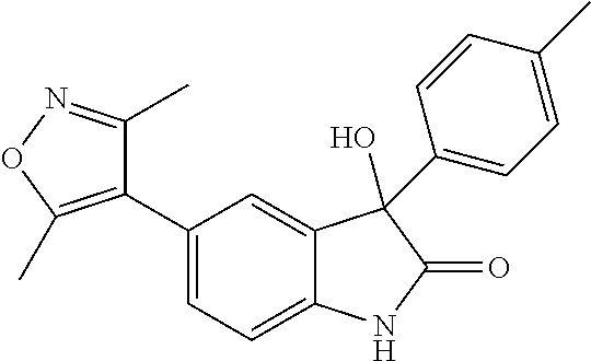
C1(C2=CC=C3C(=C2)C(O)(C2=CC=C(C)C=C2)C(=O)N3)=C(C)ON=C1C
